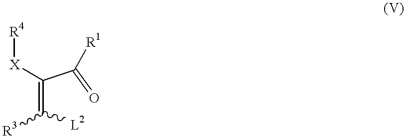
C(=C([L2])[R3])(C(=O)[R1])[X][R4]
